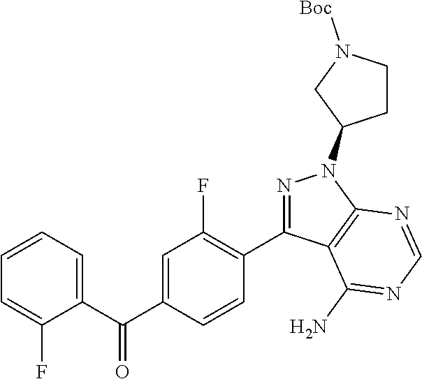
C1(C(C2=CC(F)=C(C3=NN(C4CCN([Boc])C4)C4=C3C(N)=NC=N4)C=C2)=O)=CC=CC=C1F
